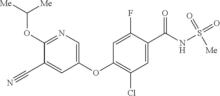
C1(OC([Me])[Me])=NC=C(OC2=C(Cl)C=C(C(NS([Me])(=O)=O)=O)C(F)=C2)C=C1C#N
